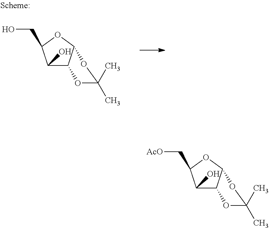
[AcO]CC1C(O)C2C(OC(C)(C)O2)O1.OCC1C(O)C2C(OC(C)(C)O2)O1
